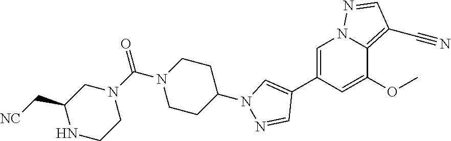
C1=C(C2=CN(C3CCN(C(N4CC(C[NC])NCC4)=O)CC3)N=C2)C=C(OC)C2=C(C#N)C=NN12
